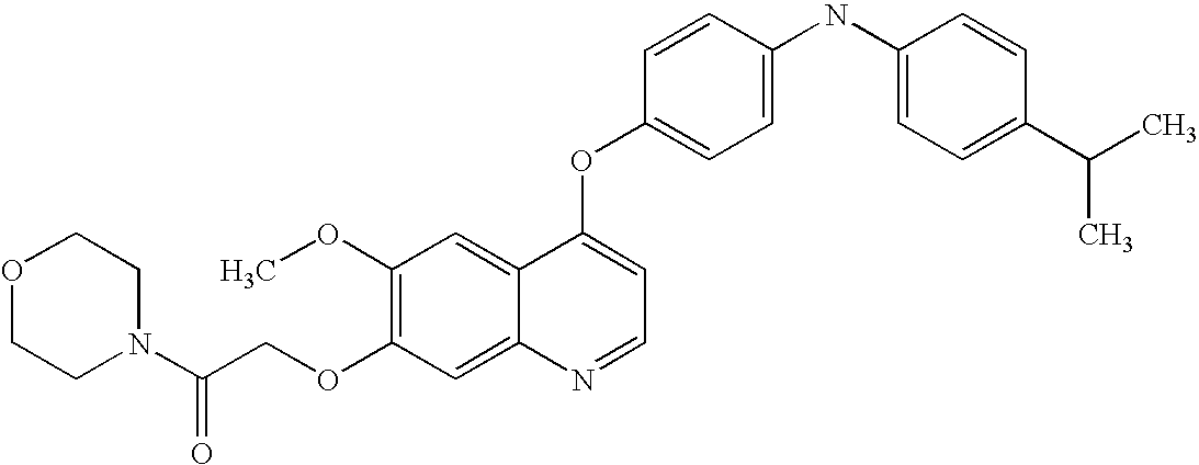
O1CCN(C(COC2=C(OC)C=C3C(=C2)N=CC=C3OC2=CC=C(NC3=CC=C(C(C)C)C=C3)C=C2)=O)CC1
